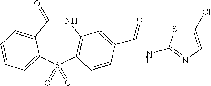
C1(=O)NC2=C(S(=O)(=O)C3=CC=CC=C13)C=CC(C(NC1=NC=C(Cl)S1)=O)=C2
